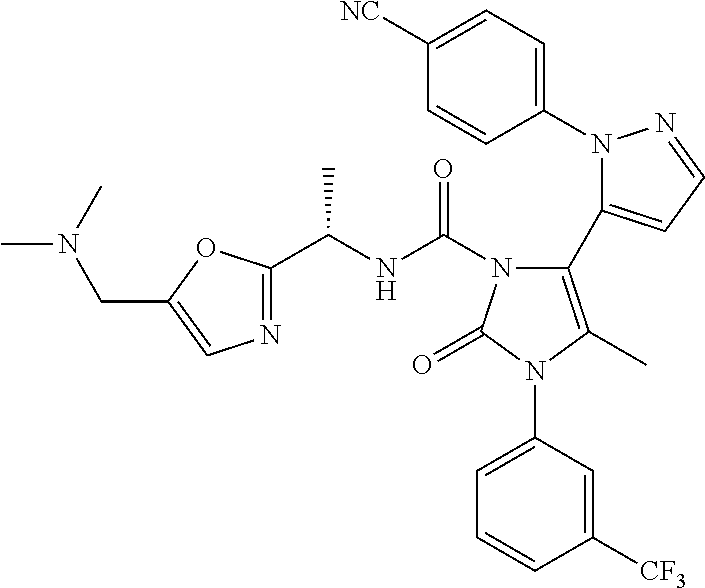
C1(N2N=CC=C2C2=C(C)N(C3=CC=CC([CF3])=C3)C(=O)N2C(NC(C)C2=NC=C(CN(C)C)O2)=O)=CC=C([NC])C=C1
